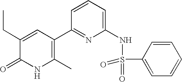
C1(C)=C(C2=NC(NS(=O)(C3=CC=CC=C3)=O)=CC=C2)C=C(CC)C(=O)N1
